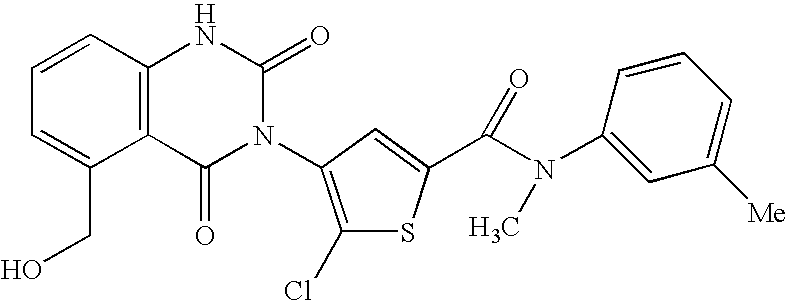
C12=C(C=CC=C1CO)NC(=O)N(C1=C(Cl)SC(C(N(C3=CC([Me])=CC=C3)C)=O)=C1)C2=O
